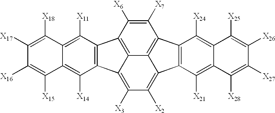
C12=C(C([X11])=C3C(=C1[X14])C([X15])=C([X16])C([X17])=C3[X18])C1=C3C2=C([X3])C([X2])=C2C4=C(C([X24])=C5C(=C4[X21])C([X28])=C([X27])C([X26])=C5[X25])C(=C23)C([X7])=C1[X6]
